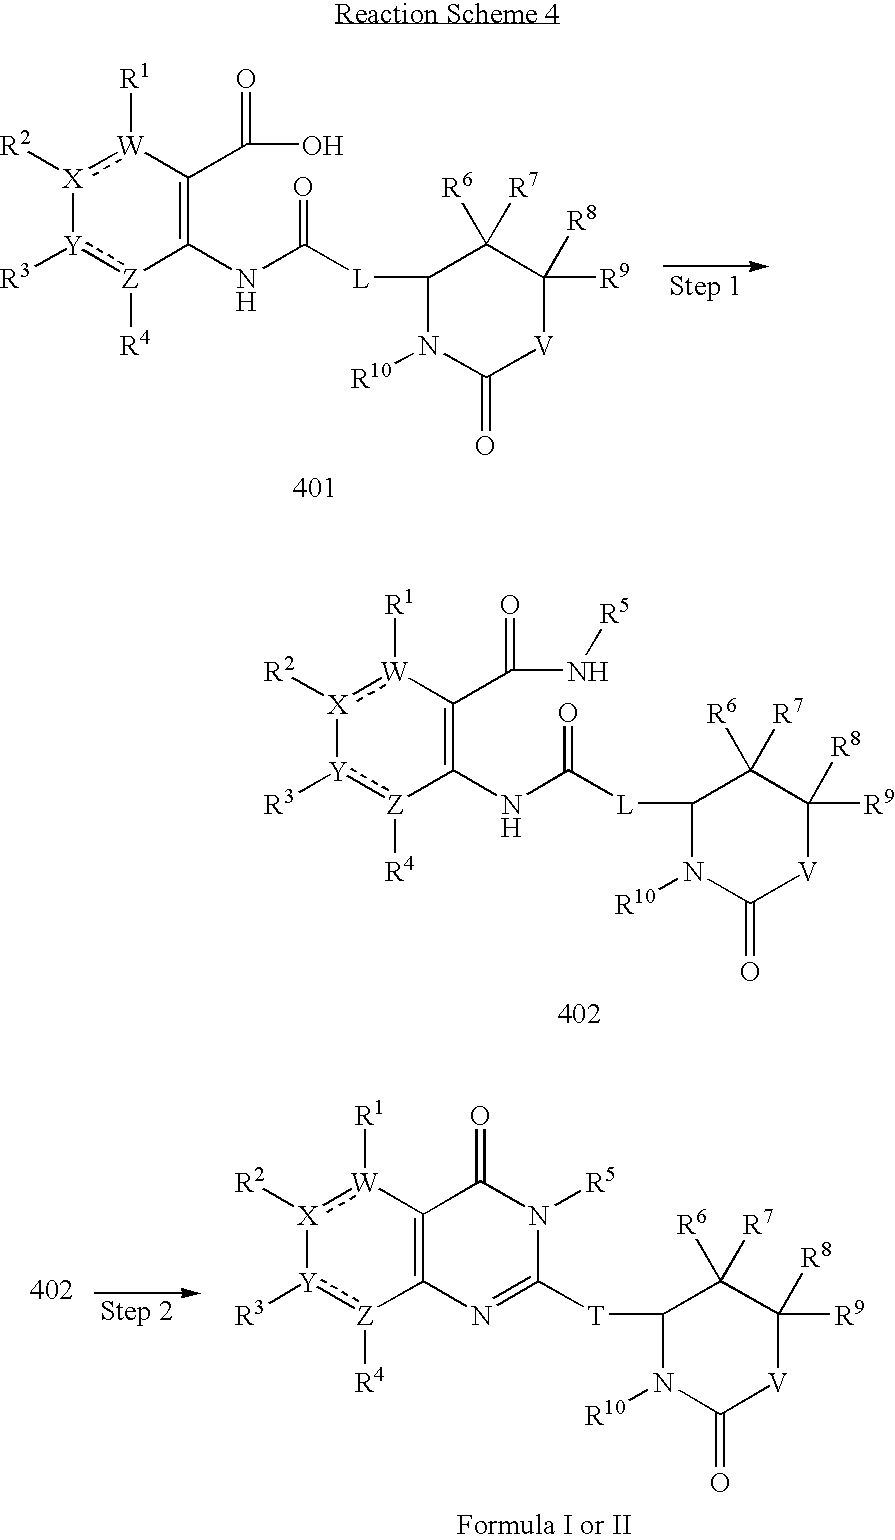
C1(C(=O)N[R5])=C(NC([L]C2N([R10])C(=O)[V]C([R9])([R8])C2([R6])[R7])=O)[Z]([R4]):[Y]([R3])[X]([R2]):[W]1[R1].C1(C(=O)O)=C(NC([L]C2N([R10])C(=O)[V]C([R9])([R8])C2([R6])[R7])=O)[Z]([R4]):[Y]([R3])[X]([R2]):[W]1[R1].C12=C([Z]([R4]):[Y]([R3])[X]([R2]):[W]1[R1])N=C([T]C1N([R10])C(=O)[V]C([R9])([R8])C1([R6])[R7])N([R5])C2=O
